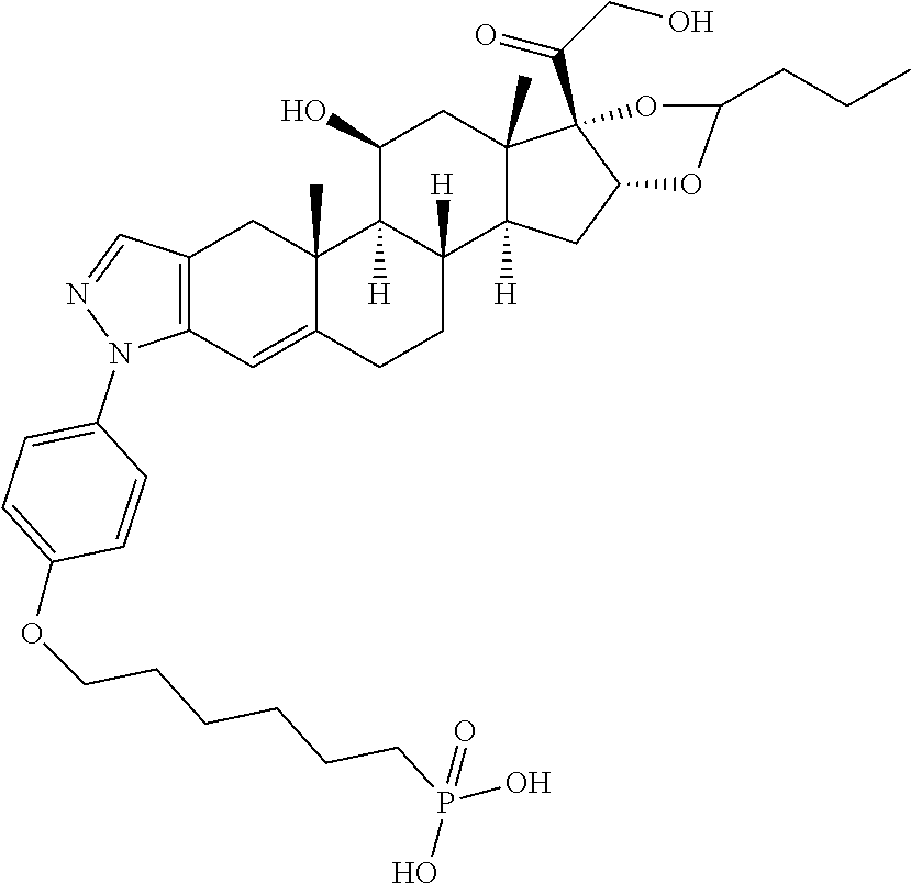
C12=C(C=C3C(C)(C1)C1([H])C([H])(CC3)C3([H])C(C)(CC1O)C1(C(CO)=O)C(C3)OC(CCC)O1)N(C1=CC=C(OCCCCCCP(=O)(O)O)C=C1)N=C2
